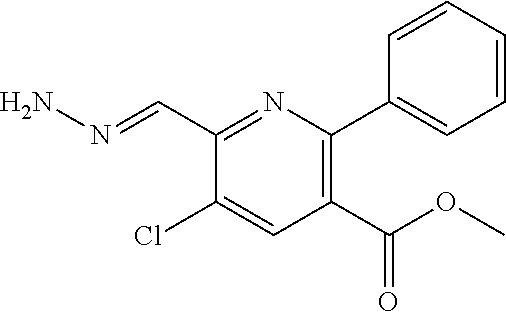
C1(C(OC)=O)=C(C2=CC=CC=C2)N=C(C=NN)C(Cl)=C1
